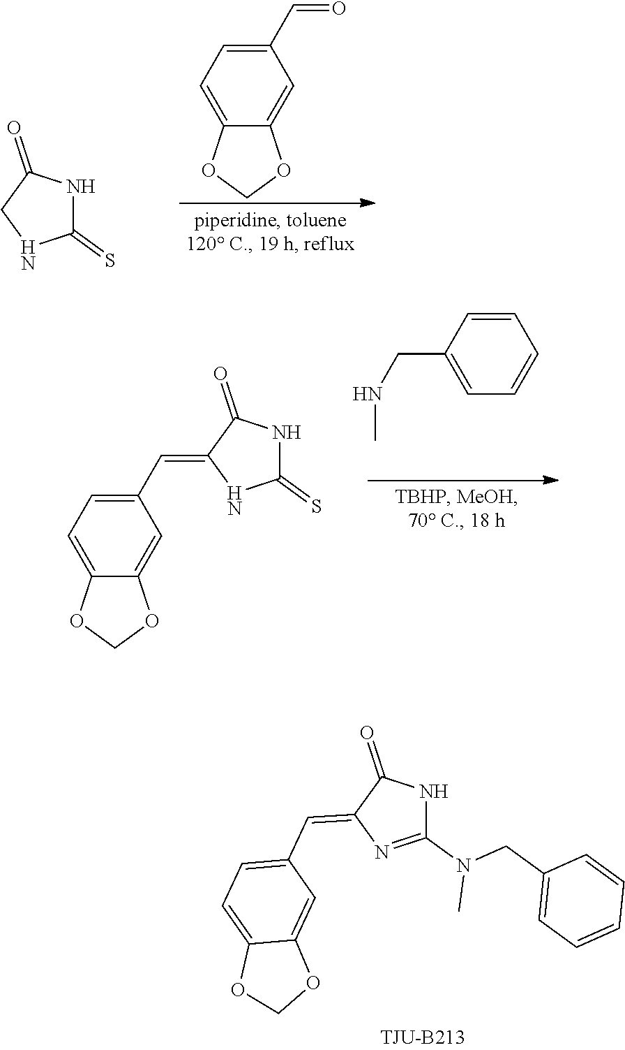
C1NC(=S)NC1=O.C1(C=O)=CC=C2C(=C1)OCO2.C1(C=C2NC(=S)NC2=O)=CC=C2C(=C1)OCO2.C1=CC(CNC)=CC=C1.C1(C=C2N=C(N(CC3=CC=CC=C3)C)NC2=O)=CC=C2C(=C1)OCO2
